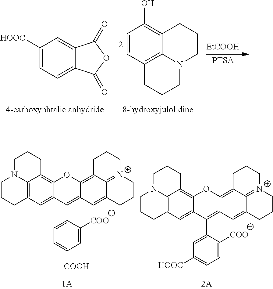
C12=C3C=C4C(=C1CCCN2CCC3)OC1=C2C3=[N+](CCCC3=CC1=C4C1=CC=C([COOH])C=C1[COO])CCC2.C12=C3C=C4C(=C1CCCN2CCC3)OC1=C2C3=[N+](CCCC3=CC1=C4C1=CC([HOOC])=CC=C1[COO])CCC2.C1([HOOC])=CC=C2C(=C1)C(=O)OC2=O.C1=CC2=C3C(=C1O)CCCN3CCC2.[EtCOOH]
